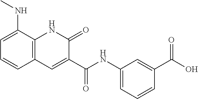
C(=O)(NC1=CC=CC(C(O)=O)=C1)C1=CC2=C(NC1=O)C(NC)=CC=C2
